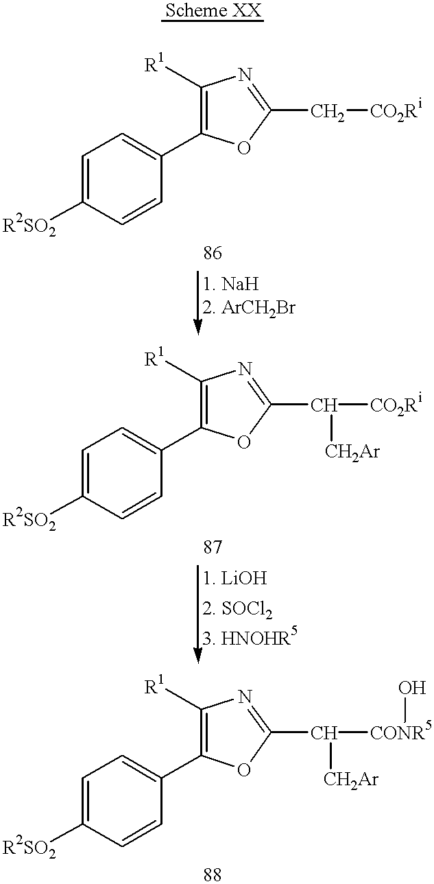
C1(C2=CC=C([R2SO2])C=C2)=C([R1])N=C(C[CO2Ri])O1.C1(C2=CC=C([R2SO2])C=C2)=C([R1])N=C(C([CO2Ri])[CH2Ar])O1.C1(C2=CC=C([R2SO2])C=C2)=C([R1])N=C(C([CONR5]O)[CH2Ar])O1
